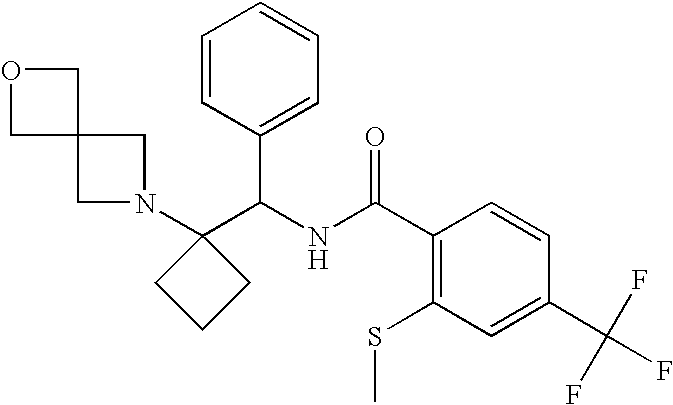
C1(C(NC(C2=C(SC)C=C(C(F)(F)F)C=C2)=O)C2=CC=CC=C2)(N2CC3(C2)COC3)CCC1
